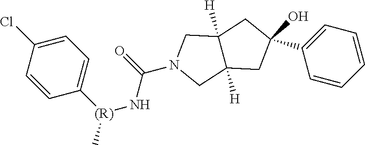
C1=CC=CC=C1C1(O)CC2([H])C([H])(CN(C(N[(R)](C)C3=CC=C(Cl)C=C3)=O)C2)C1
